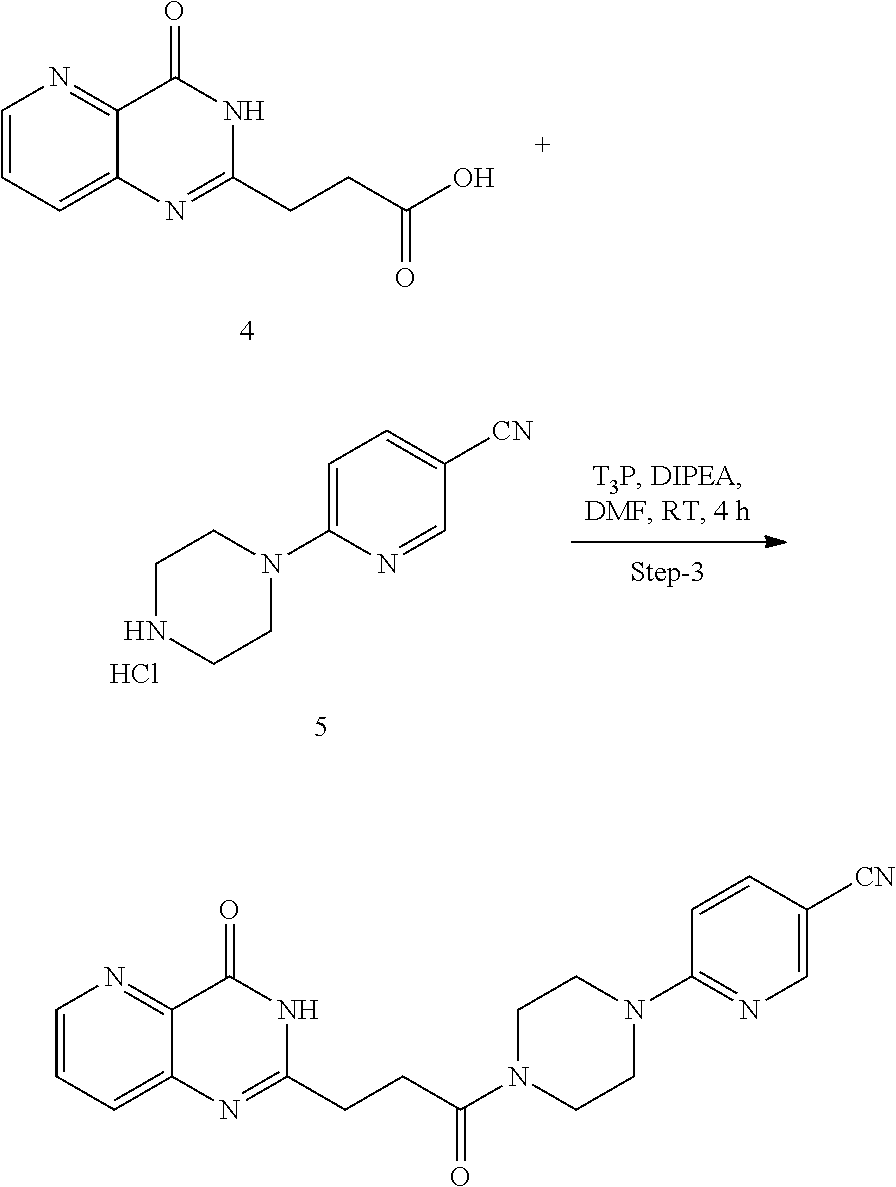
C1=CC=C2C(=N1)C(=O)NC(CCC(O)=O)=N2.C1CN(C2=CC=C([CN])C=N2)CCN1.Cl.C1CN(C2=NC=C([CN])C=C2)CCN1C(CCC1=NC2=CC=CN=C2C(=O)N1)=O
